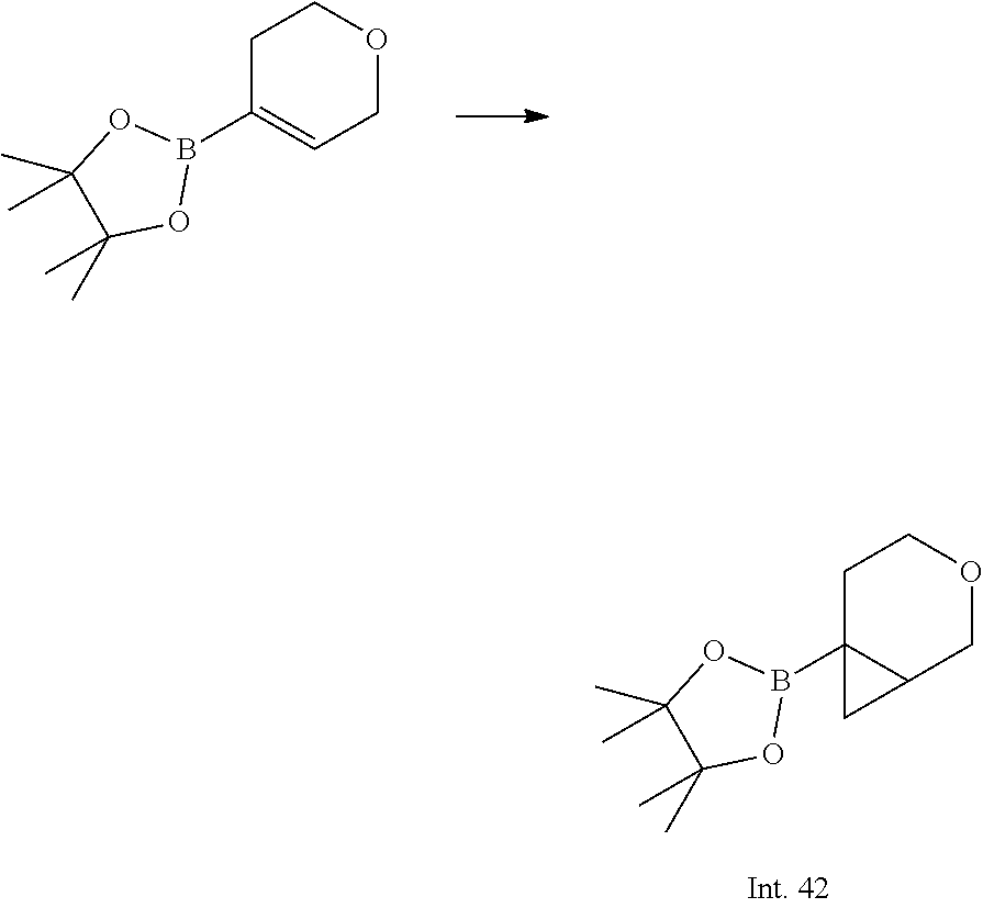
C1C(B2OC(C)(C)C(C)(C)O2)=CCOC1.C1C2(B3OC(C)(C)C(C)(C)O3)C(COC1)C2
